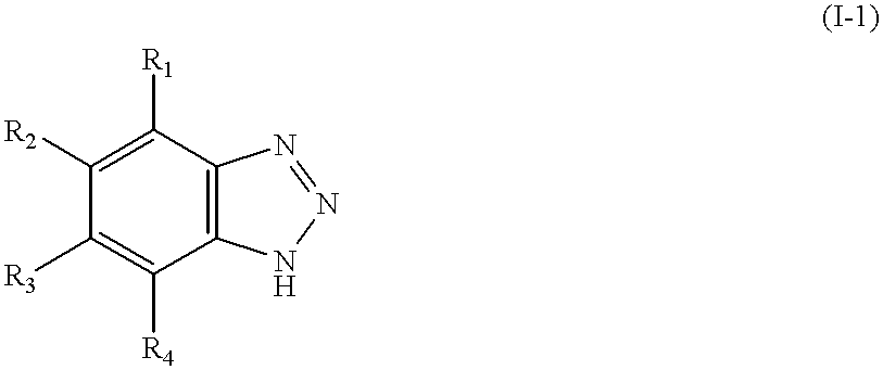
C1([R3])=C([R4])C2=C(C([R1])=C1[R2])N=NN2
